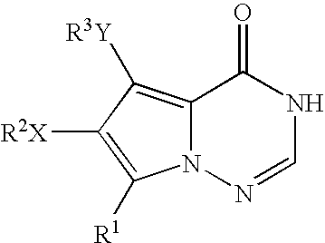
N1=CNC(=O)C2=C([R3Y])C([R2X])=C([R1])N12
